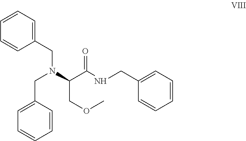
C1=C(CNC(C(N(CC2=CC=CC=C2)CC2=CC=CC=C2)COC)=O)C=CC=C1
